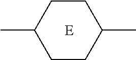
[E].C1CC(C)CCC1C
